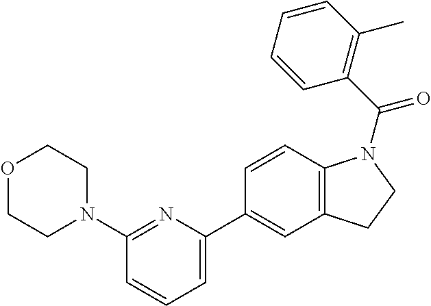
O1CCN(C2=NC(C3=CC4=C(C=C3)N(C(C3=C(C)C=CC=C3)=O)CC4)=CC=C2)CC1
